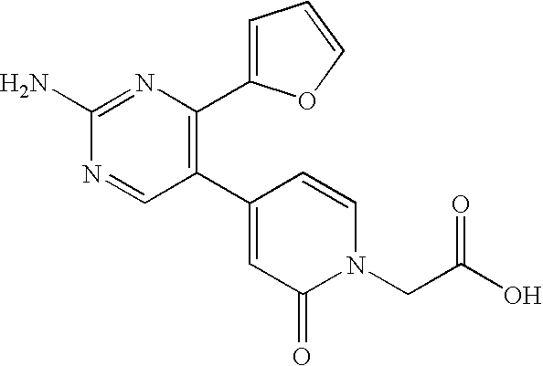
C1(C2=CC(=O)N(CC(O)=O)C=C2)=C(C2=CC=CO2)N=C(N)N=C1
